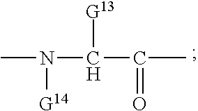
CN([G14])C([G13])C(=O)C
